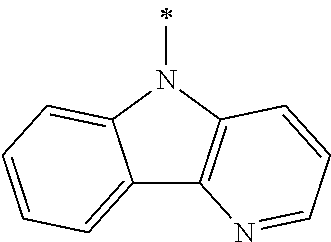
C12=CC=CC=C1N(C)C1=C2N=CC=C1
